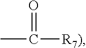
CC(=O)[R7)]
